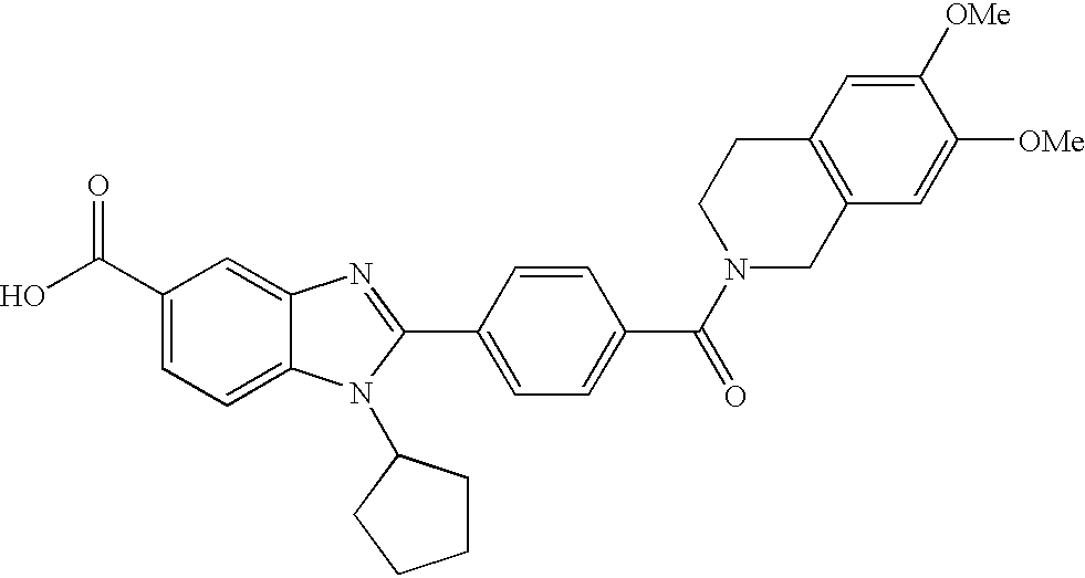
C1(C(O)=O)=CC=C2C(=C1)N=C(C1=CC=C(C(N3CC4=C(CC3)C=C([OMe])C([OMe])=C4)=O)C=C1)N2C1CCCC1
